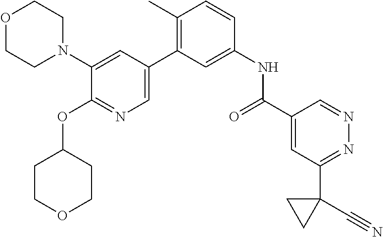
C1(N2CCOCC2)=CC(C2=C(C)C=CC(NC(C3=CC(C4(C#N)CC4)=NN=C3)=O)=C2)=CN=C1OC1CCOCC1
